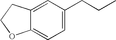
C12=CC(CCC)=CC=C1OCC2
